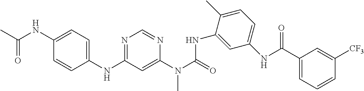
C1(NC2=NC=NC(N(C(=O)NC3=CC(NC(C4=CC=CC([CF3])=C4)=O)=CC=C3C)C)=C2)=CC=C(NC(C)=O)C=C1
